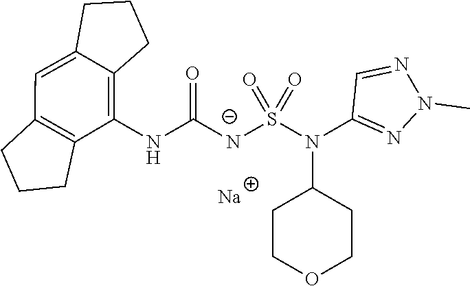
O=C([N-]S(N(C1CCOCC1)C1=NN(C)N=C1)(=O)=O)NC1=C2C(=CC3=C1CCC3)CCC2.[Na]
